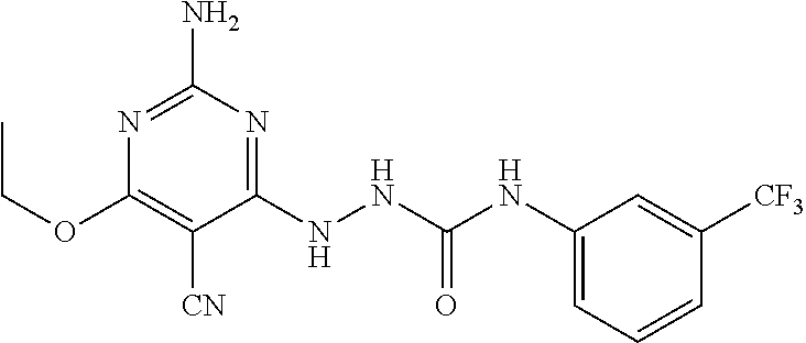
C1(NNC(NC2=CC=CC([CF3])=C2)=O)=NC(N)=NC(OCC)=C1[CN]
